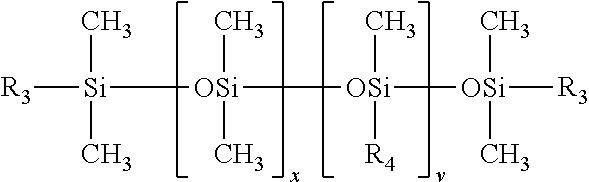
[R3][Si](C)(C)[OSi](C)(C)[OSi](C)([R4])[OSi]([R3])(C)C
